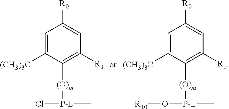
C1=C([(CH3)3C])C([(O)m][P-L](Cl)C)=C([R1])C=C1[R0].C1=C([(CH3)3C])C([(O)m][P-L](O[R10])C)=C([R1])C=C1[R0]
